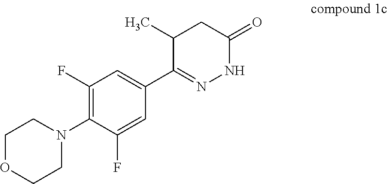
C1(N2CCOCC2)=C(F)C=C(C2=NNC(=O)CC2C)C=C1F
